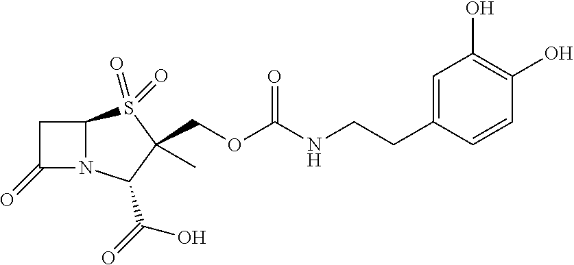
C1C(=O)N2C1S(=O)(=O)C(COC(NCCC1=CC(O)=C(O)C=C1)=O)(C)C2C(=O)O
